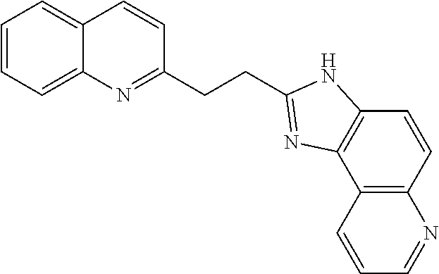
C1=CC=C2C(=C1)C=CC(CCC1=NC3=C(N1)C=CC1=C3C=CC=N1)=N2
